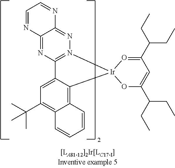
N1=C2C(=NN3=C1C1=CC(C(C)(C)C)=C4C(=C1[Ir]31O=C(C(CC)CC)C=C(C(CC)CC)O1)C=CC=C4)N=CC=N2
